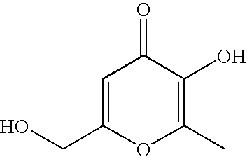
C1=C(CO)OC(C)=C(O)C1=O
